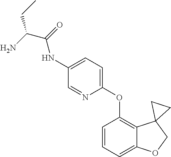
C1=CC=C2C(=C1OC1=CC=C(NC(C(N)CC)=O)C=N1)C1(CO2)CC1
